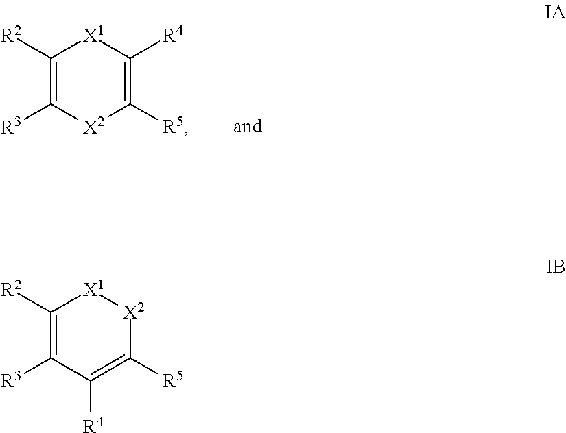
C1([R2])=C([R3])[X2]C([R5])=C([R4])[X1]1.C1([R2])=C([R3])C([R4])=C([R5])[X2][X1]1
